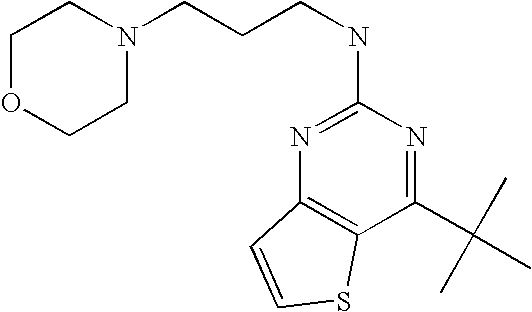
C12=C(C(C(C)(C)C)=NC(NCCCN3CCOCC3)=N1)SC=C2
